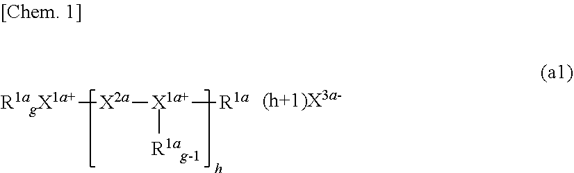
[R1agX1a+][X2a][X1a+]([R1ag-1])[R1a]
